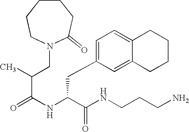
C(C(=O)NC(C(NCCCN)=O)CC1=CC=C2C(=C1)CCCC2)(C)CN1CCCCCC1=O
